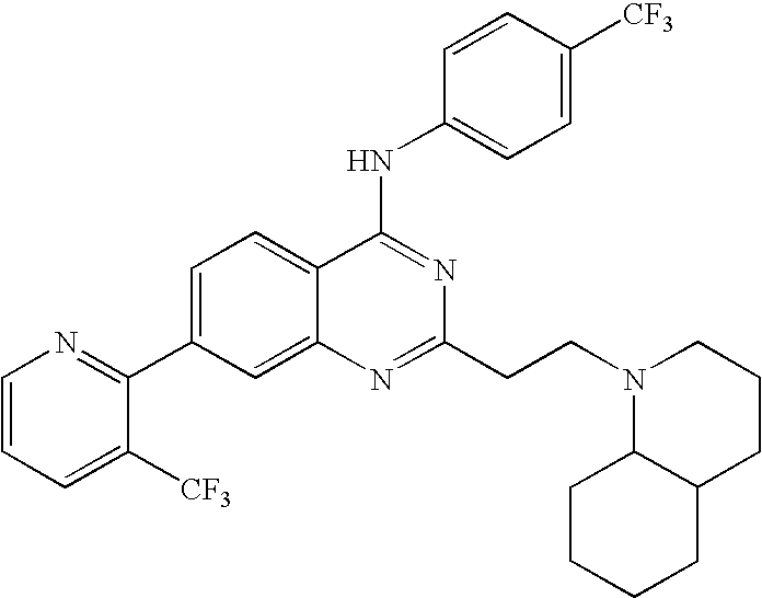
C1=CC=C([CF3])C(C2=CC=C3C(=C2)N=C(CCN2C4C(CCC2)CCCC4)N=C3NC2=CC=C([CF3])C=C2)=N1
